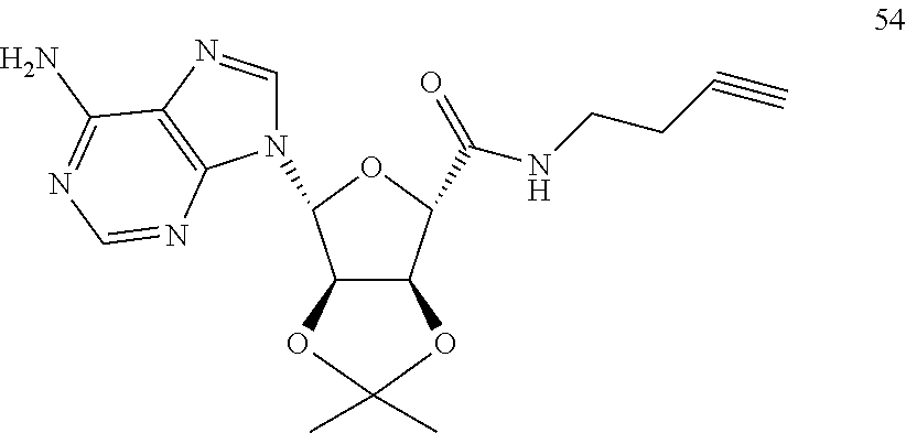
C12C(C(C(NCCC#C)=O)OC1N1C=NC3=C1N=CN=C3N)OC(C)(C)O2
